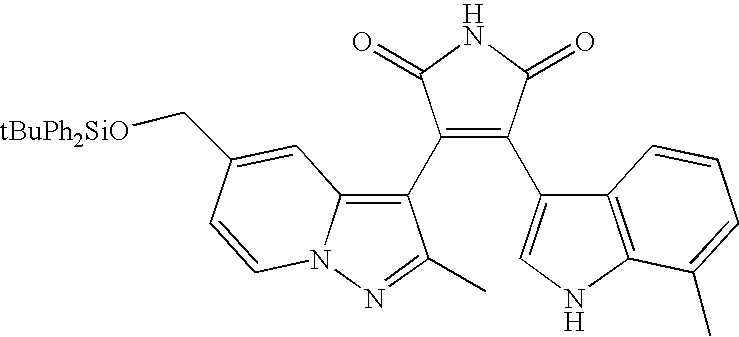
C1(C2=C3N(N=C2C)C=CC(C[tBuPh2SiO])=C3)=C(C2=CNC3=C2C=CC=C3C)C(=O)NC1=O
